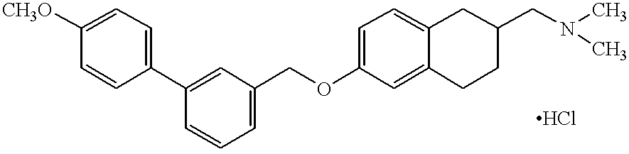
O(C1=CC=C2C(=C1)CCC(CN(C)C)C2)CC1=CC=CC(C2=CC=C([CH3O])C=C2)=C1
